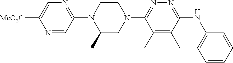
C1=CC=CC(NC2=NN=C(N3CCN(C4=NC=C([MeO2C])N=C4)C(C)C3)C(C)=C2C)=C1
